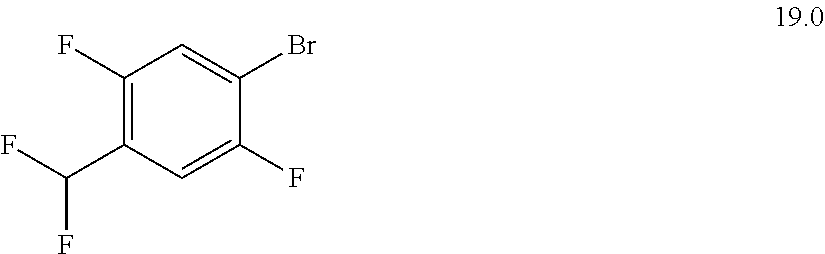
C1(F)=C(C(F)F)C=C(F)C(Br)=C1
